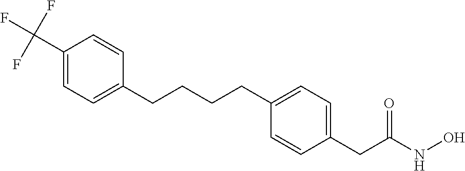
C1(C(F)(F)F)=CC=C(CCCCC2=CC=C(CC(NO)=O)C=C2)C=C1
